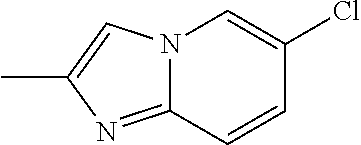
C1(Cl)=CN2C(=NC(C)=C2)C=C1
